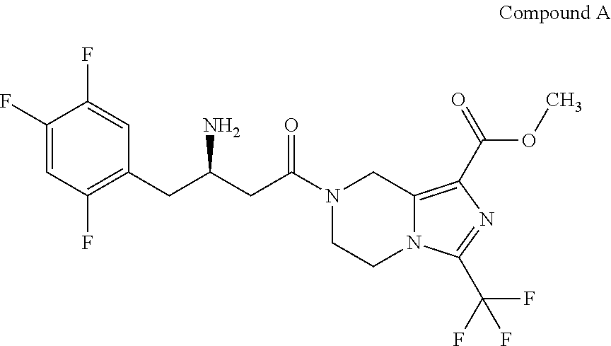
C1(F)=CC(F)=C(CC(N)CC(=O)N2CC3=C(C(=O)OC)N=C(C(F)(F)F)N3CC2)C=C1F
